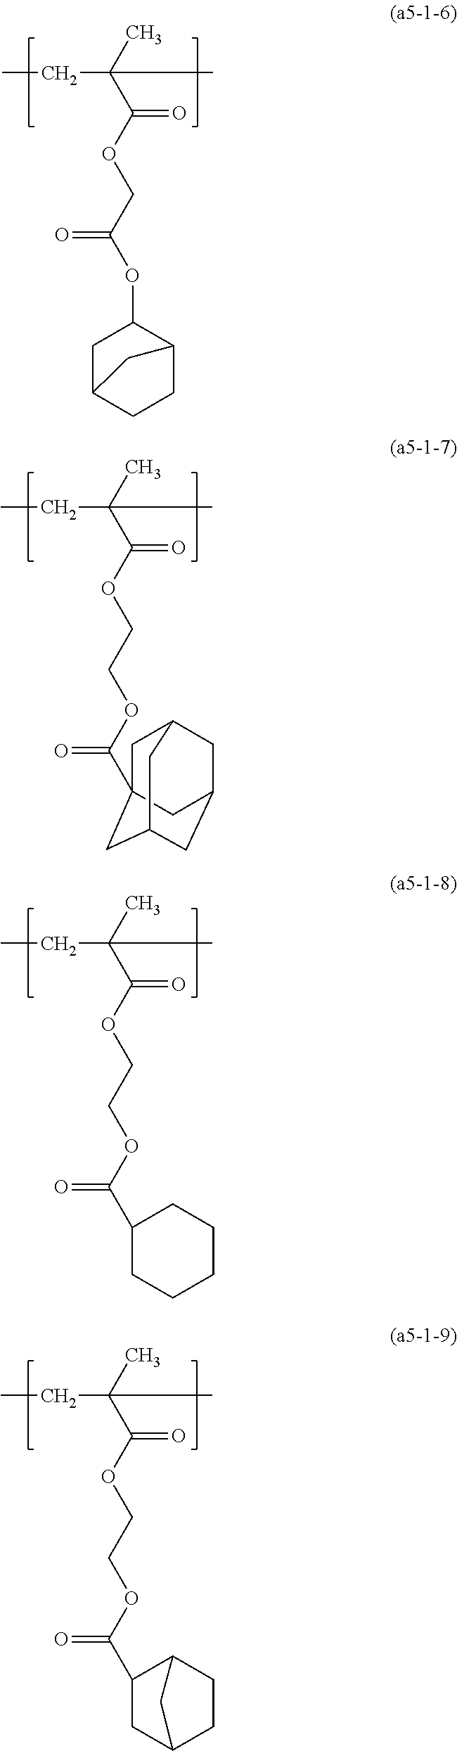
C(C(C)(C(=O)OCC(OC1CC2CCC1C2)=O)C)C.C(C(C)(C(=O)OCCOC(=O)C1CCCCC1)C)C.C(C(C)(C(=O)OCCOC(=O)C1CC2CCC1C2)C)C.C(C(C)(C(=O)OCCOC(=O)C12CC3CC(CC(C1)C3)C2)C)C
